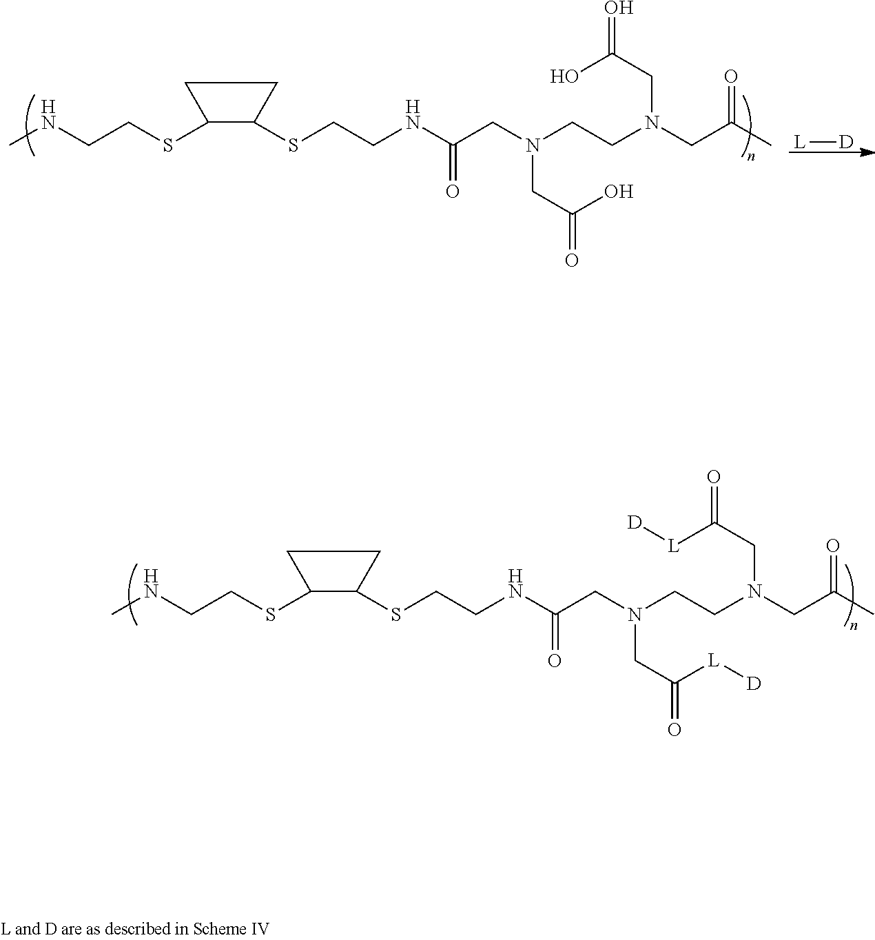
N(CCSC1C(SCCNC(CN(CCN(CC(C)=O)CC([L][D])=O)CC(=O)[L][D])=O)CC1)C.N(CCSC1C(SCCNC(CN(CCN(CC(C)=O)CC(O)=O)CC(=O)O)=O)CC1)C.[L][D]
